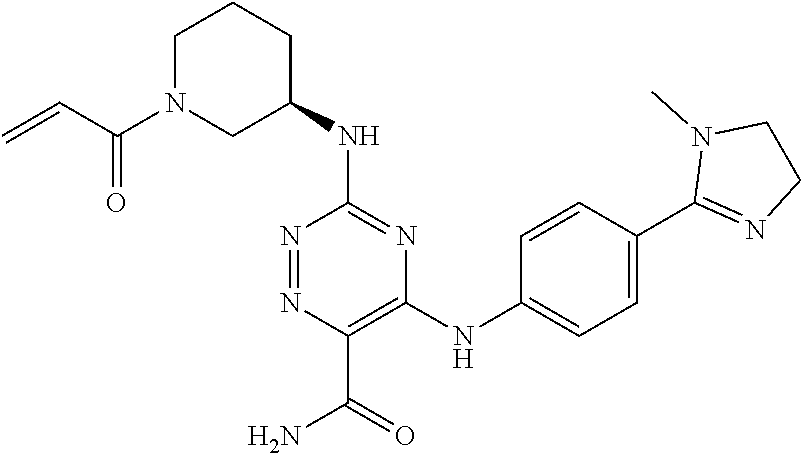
C1(NC2CCCN(C(=O)C=C)C2)=NC(NC2=CC=C(C3=NCCN3C)C=C2)=C(C(=O)N)N=N1
